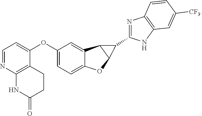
C1(OC2=CC=NC3=C2CCC(=O)N3)=CC=C2C(=C1)C1C(O2)C1C1=NC2=C(N1)C=C([CF3])C=C2
